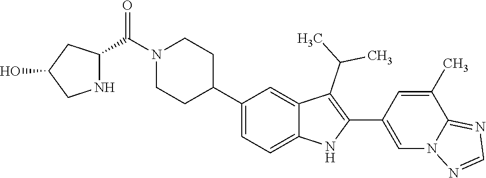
C1(C2CCN(C(C3NCC(O)C3)=O)CC2)=CC=C2C(=C1)C(C(C)C)=C(C1=CN3C(=NC=N3)C(C)=C1)N2
